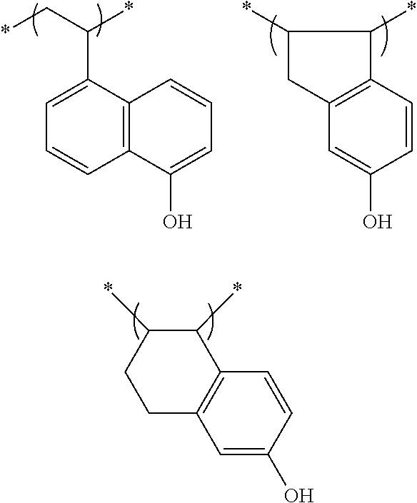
C12=C(C(C(C*)*)=CC=C1)C=CC=C2O.C1=CC2=C(C=C1O)CC(*)C2*.C1=C(O)C=CC2=C1CCC(*)C2*
